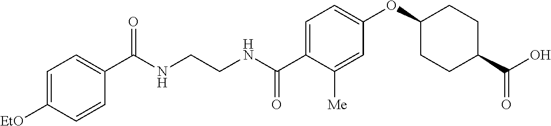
C1(C(NCCNC(C2=CC=C(OC3CCC(C(O)=O)CC3)C=C2[Me])=O)=O)=CC=C([EtO])C=C1
